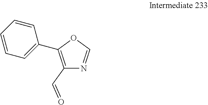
C1=CC=C(C2=C(C=O)N=CO2)C=C1
